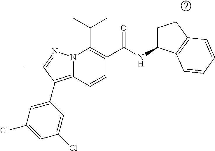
C(C1=C(C(NC2CCC3=C2C=CC=C3)=O)C=CC2=C(C3=CC(Cl)=CC(Cl)=C3)C(C)=NN12)(C)C
